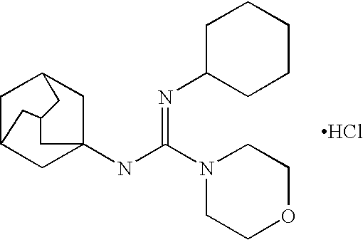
C1C2(NC(N3CCOCC3)=NC3CCCCC3)CC3CC1CC(C3)C2.Cl
